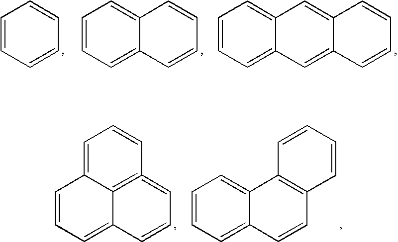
C1=CC=CC=C1.C12=CC=CC=C1C=CC=C2.C12=CC3=CC=CC=C3C=C1C=CC=C2.C1=C2C3=C(=CC=CC3=CC=C2)C=C1.C12=CC=CC=C1C=CC1=C2C=CC=C1
